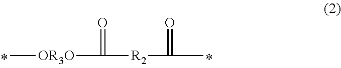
C[OR3O]C([R2]C(C)=O)=O
